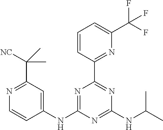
C1(NC2=NC(C3=NC(C(F)(F)F)=CC=C3)=NC(NC(C)C)=N2)=CC(C([NC])(C)C)=NC=C1
